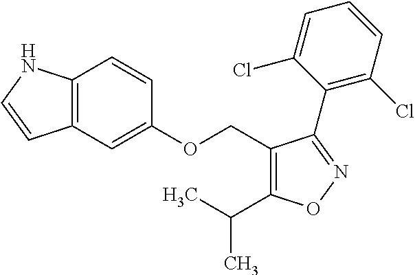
C12=C(C=C(OCC3=C(C(C)C)ON=C3C3=C(Cl)C=CC=C3Cl)C=C1)C=CN2
